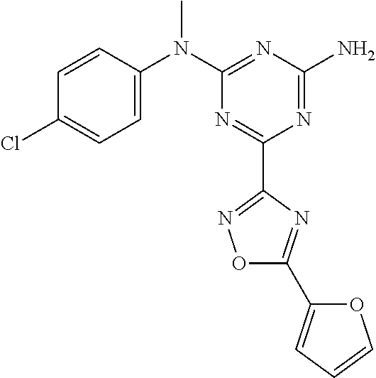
C1=CC(N(C2=NC(N)=NC(C3=NOC(C4=CC=CO4)=N3)=N2)C)=CC=C1Cl
